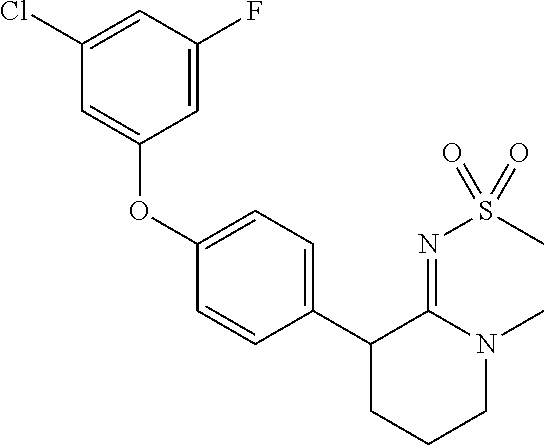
C1(OC2=CC(Cl)=CC(F)=C2)=CC=C(C2CCCN(C)C2=NS(C)(=O)=O)C=C1
